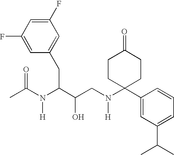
C1(F)=CC(F)=CC(CC(C(CN(C2(C3=CC(C(C)C)=CC=C3)CCC(=O)CC2)[H])O)N(C(C)=O)[H])=C1
